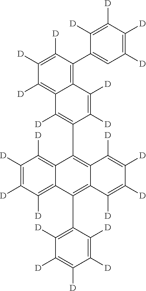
C1([D])=C(C2=C3C(=C(C4=C([D])C([D])=C([D])C([D])=C4[D])C4=C([D])C([D])=C([D])C([D])=C42)C([D])=C([D])C([D])=C3[D])C([D])=C([D])C2=C(C3=CC([D])=C([D])C([D])=C3[D])C([D])=C([D])C([D])=C12
